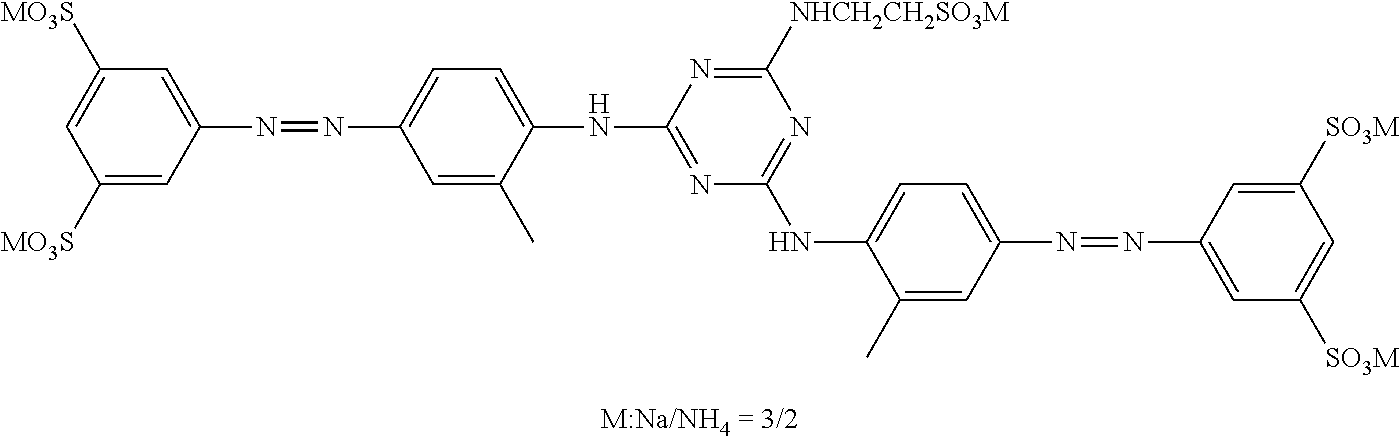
C1([MO3S])=CC([MO3S])=CC(N=NC2=CC=C(NC3=NC(NC4=CC=C(N=NC5=CC([SO3M])=CC([SO3M])=C5)C=C4C)=NC([NHCH2CH2SO3M])=N3)C(C)=C2)=C1
